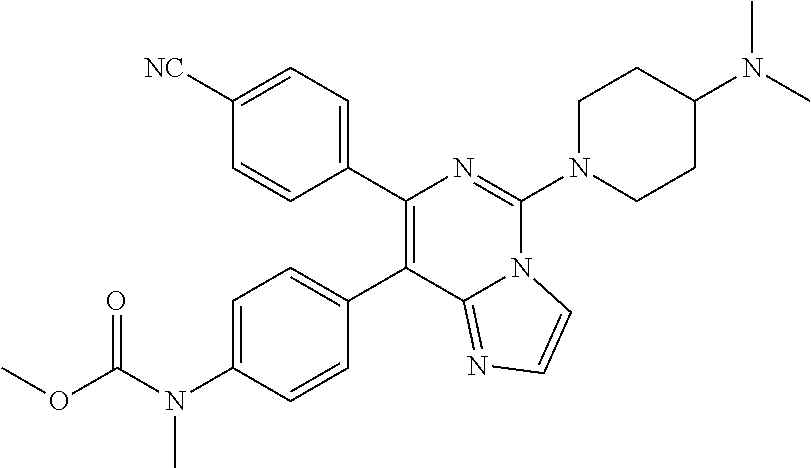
C1(C2=CC=C(N(C(OC)=O)C)C=C2)=C(C2=CC=C([NC])C=C2)N=C(N2CCC(N(C)C)CC2)N2C1=NC=C2
